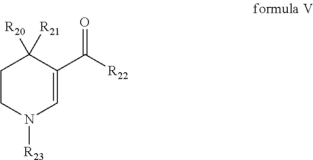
C1CN([R23])C=C(C([R22])=O)C1([R20])[R21]
